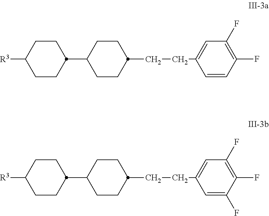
C1CC(C2CCC(CCC3=CC(F)=C(F)C=C3)CC2)CCC1[R3].C1CC(C2CCC(CCC3=CC(F)=C(F)C(F)=C3)CC2)CCC1[R3]
